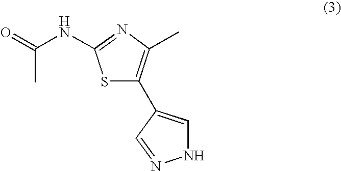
S1C(C2=CNN=C2)=C(C)N=C1NC(=O)C
